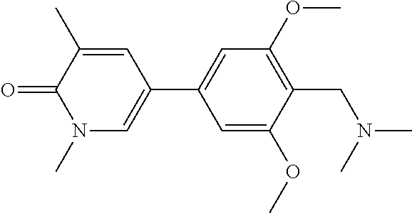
C1=C(OC)C(CN(C)C)=C(OC)C=C1C1=CN(C)C(=O)C(C)=C1
